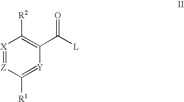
[X]1=[Z]C([R1])=[Y]C(C([L])=O)=C1[R2]
